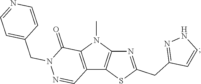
CN1C2=C(C3=C1C(=O)N(CC1=CC=NC=C1)N=C3)SC(CC1=NNC=C1)=N2
